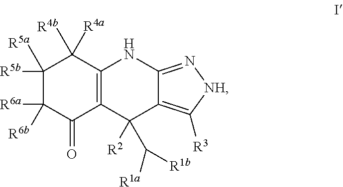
C1([R5b])([R5a])C([R6a])([R6b])C(=O)C2=C(C1([R4a])[R4b])NC1=N[NH]C([R3])=C1C2(C([R1b])[R1a])[R2]
